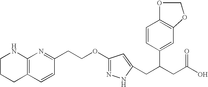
C1CCC2=C(N1)N=C(CCOC1=NNC(CC(CC(O)=O)C3=CC4=C(C=C3)OCO4)=C1)C=C2
